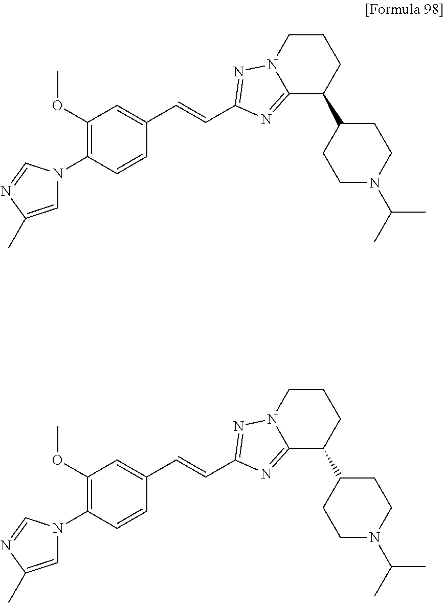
C1(OC)=C(N2C=C(C)N=C2)C=CC(C=CC2=NN3C(=N2)C(C2CCN(C(C)C)CC2)CCC3)=C1.C1(OC)=C(N2C=C(C)N=C2)C=CC(C=CC2=NN3C(=N2)C(C2CCN(C(C)C)CC2)CCC3)=C1
